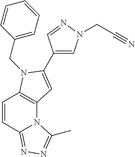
C1=CC2=NN=C(C)N2C2=C1N(CC1=CC=CC=C1)C(C1=CN(CC#N)N=C1)=C2
